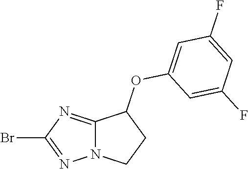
BrC1=NN2C(=N1)C(OC1=CC(F)=CC(F)=C1)CC2
